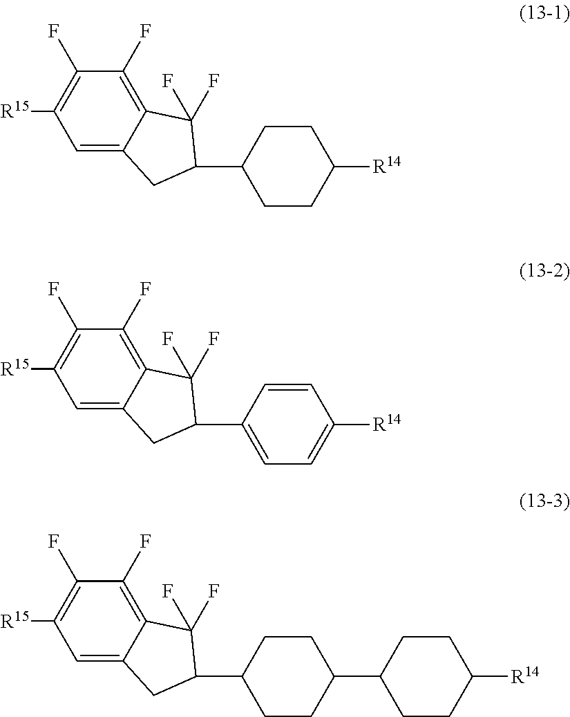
C1=C2C(=C(F)C(F)=C1[R15])C(F)(F)C(C1CCC([R14])CC1)C2.C1=C2C(=C(F)C(F)=C1[R15])C(F)(F)C(C1=CC=C([R14])C=C1)C2.C1=C2C(=C(F)C(F)=C1[R15])C(F)(F)C(C1CCC(C3CCC([R14])CC3)CC1)C2
